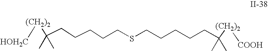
C(CSCCCCCC([(CH2)2][HOH2C])(C)C)CCCC([(CH2)2][COOH])(C)C
